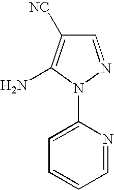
C1=NN(C2=CC=CC=N2)C(N)=C1[NC]
